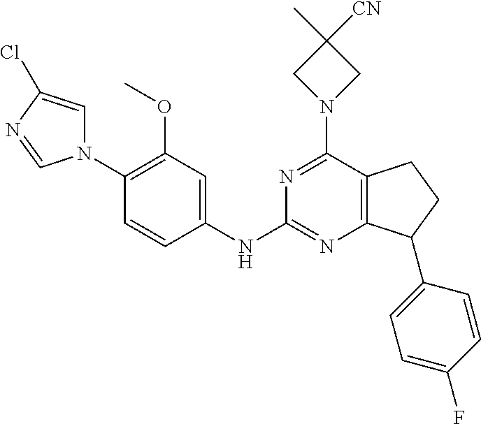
C1(OC)=C(N2C=C(Cl)N=C2)C=CC(NC2=NC3=C(C(N4CC(C)([CN])C4)=N2)CCC3C2=CC=C(F)C=C2)=C1
